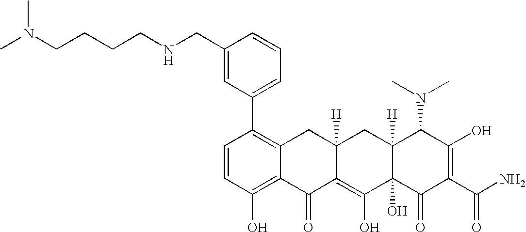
C1=CC(O)=C2C(=C1C1=CC=CC(CNCCCCN(C)C)=C1)CC1([H])C(=C(O)C3(O)C([H])(C1)C(N(C)C)C(O)=C(C(N)=O)C3=O)C2=O
